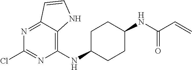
C1(NC2CCC(NC(C=C)=O)CC2)=C2C(=NC(Cl)=N1)C=CN2
